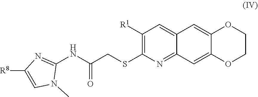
C1([R1])=C(SCC(NC2=NC([R8])=CN2C)=O)N=C2C(=C1)C=C1C(=C2)OCCO1
